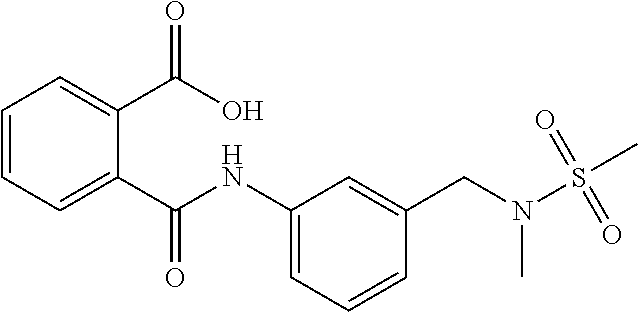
C1=CC=C(C(=O)O)C(C(=O)NC2=CC=CC(CN(S(C)(=O)=O)C)=C2)=C1
